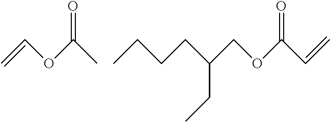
C(OC(C)=O)=C.CCCCC(COC(C=C)=O)CC
